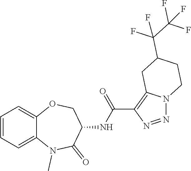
C1=CC=C2C(=C1)OCC(NC(C1=C3N(N=N1)CCC(C(C(F)(F)F)(F)F)C3)=O)C(=O)N2C
